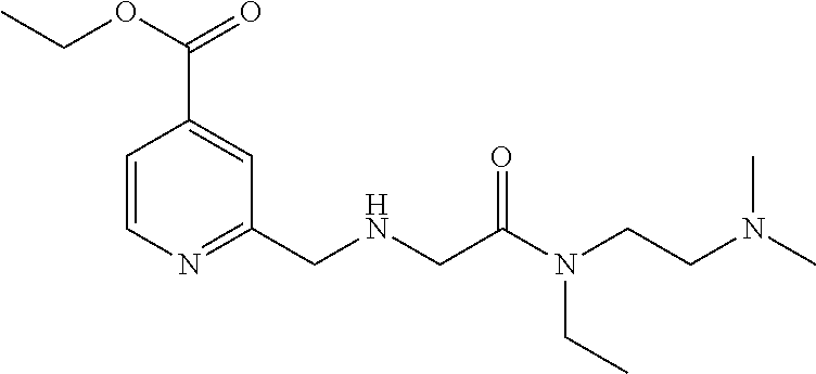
C1=CN=C(CNCC(N(CCN(C)C)CC)=O)C=C1C(OCC)=O
